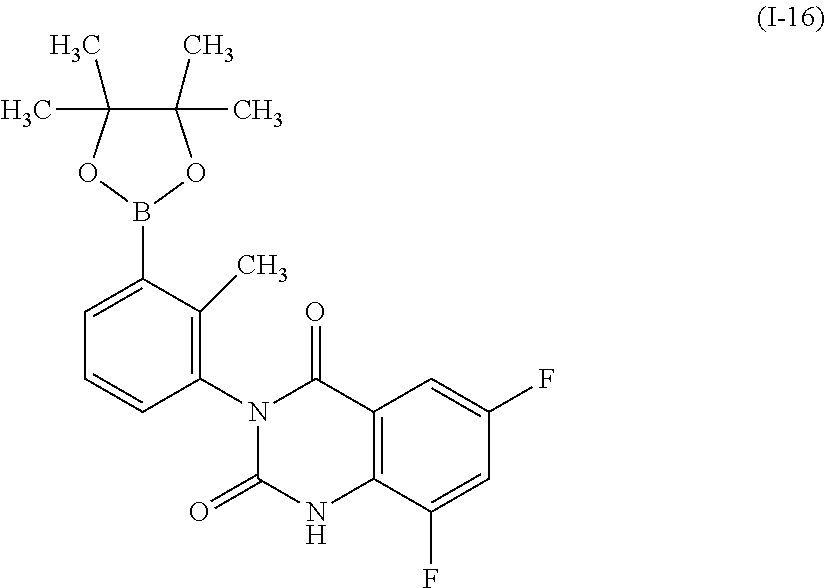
C12=C(NC(=O)N(C3=C(C)C(B4OC(C)(C)C(C)(C)O4)=CC=C3)C1=O)C(F)=CC(F)=C2
